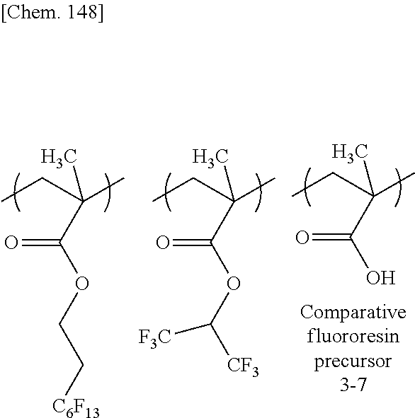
CCC(C)(C(=O)OCC[C6F13])C.CCC(C)(C(=O)OC([CF3])[F3C])C.CCC(C)(C(=O)O)C
